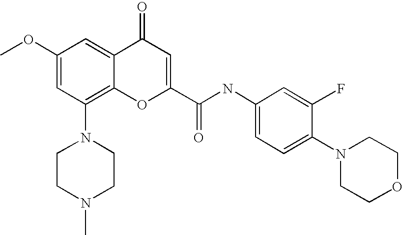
N1(C2=C3C(=CC(OC)=C2)C(=O)C=C(C(NC2=CC=C(N4CCOCC4)C(F)=C2)=O)O3)CCN(C)CC1
